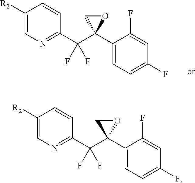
C1([R2])=CN=C(C(C2(C3=CC=C(F)C=C3F)OC2)(F)F)C=C1.C1([R2])=CN=C(C(C2(C3=CC=C(F)C=C3F)OC2)(F)F)C=C1
